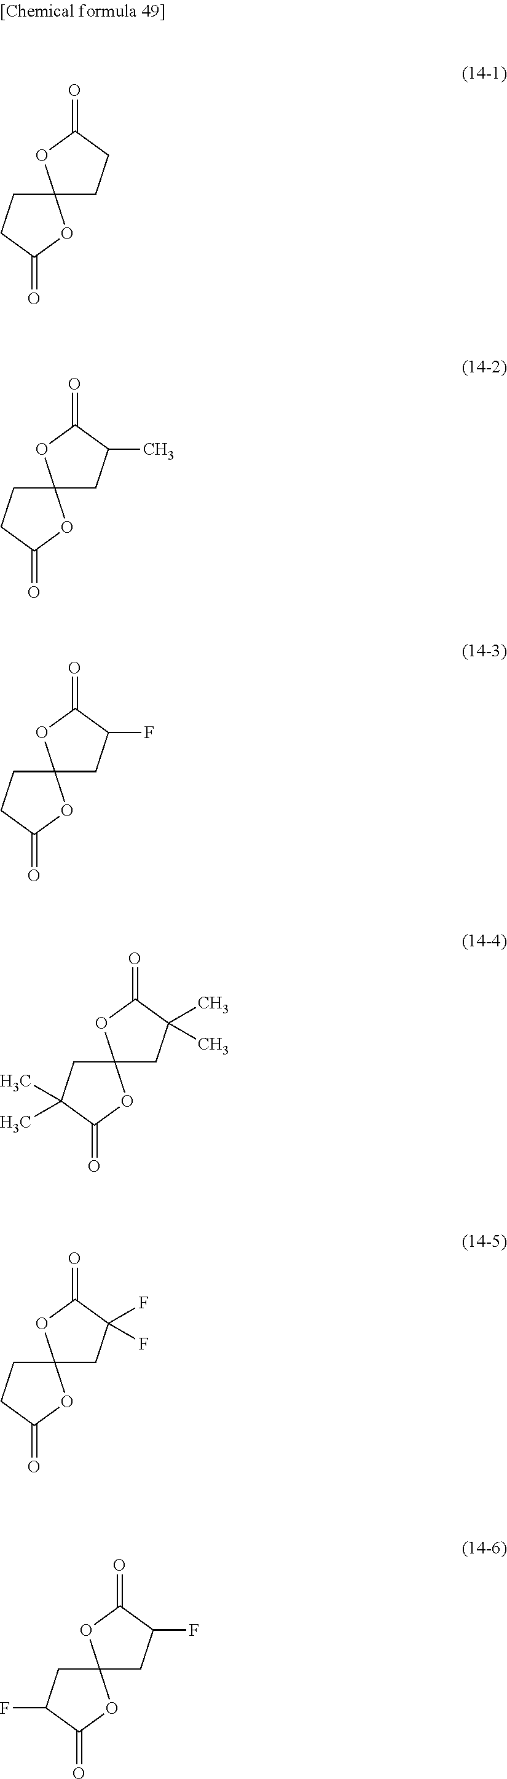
C12(CCC(=O)O1)CCC(=O)O2.C12(CCC(=O)O1)CC(C)C(=O)O2.C12(CCC(=O)O1)CC(F)C(=O)O2.C12(CC(C)(C)C(=O)O1)CC(C)(C)C(=O)O2.C12(CCC(=O)O1)CC(F)(F)C(=O)O2.C12(CC(F)C(=O)O1)CC(F)C(=O)O2
